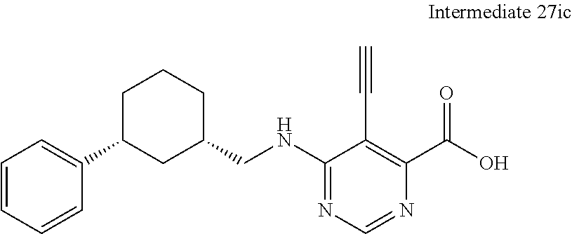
C1=CC=CC(C2CC(CNC3=NC=NC(C(=O)O)=C3C#C)CCC2)=C1
